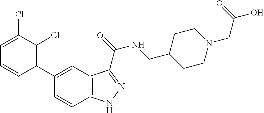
C1(C2=CC3=C(C=C2)NN=C3C(=O)NCC2CCN(CC(=O)O)CC2)=C(Cl)C(Cl)=CC=C1
